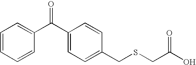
C1=CC=CC(C(C2=CC=C(CSCC(O)=O)C=C2)=O)=C1
